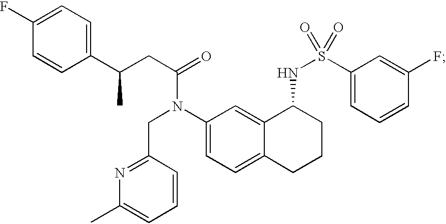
C1(C(CC(=O)N(C2=CC=C3C(=C2)C(NS(=O)(C2=CC=CC(F)=C2)=O)CCC3)CC2=NC(C)=CC=C2)C)=CC=C(F)C=C1
